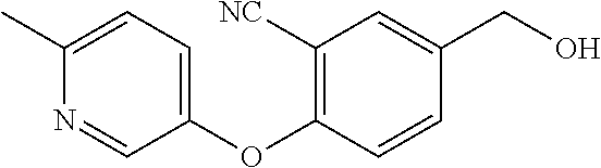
C1(C)=CC=C(OC2=C([NC])C=C(CO)C=C2)C=N1
